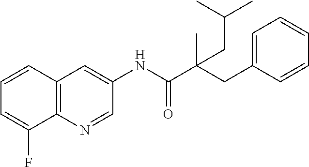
C12=C(C=CC=C1F)C=C(NC(=O)C(CC1=CC=CC=C1)(C)CC(C)C)C=N2
